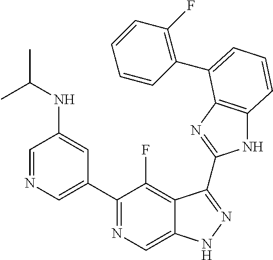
C1=NC=C(C2=NC=C3C(=C2F)C(C2=NC4=C(N2)C=CC=C4C2=C(F)C=CC=C2)=NN3)C=C1NC(C)C
